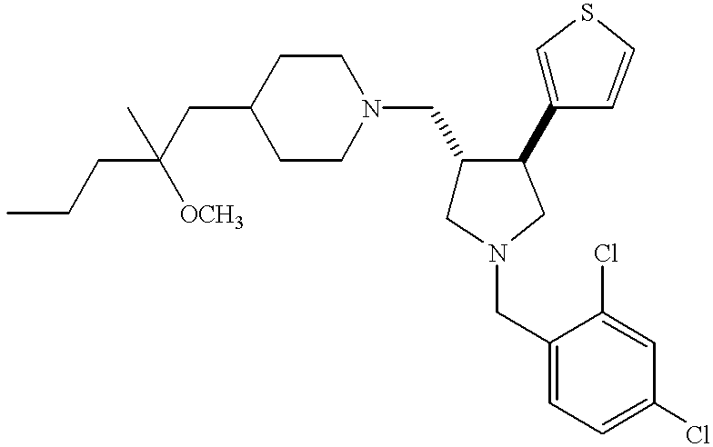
C1(CC(CCC)([OCH3])C)CCN(CC2CN(CC3=CC=C(Cl)C=C3Cl)CC2C2=CSC=C2)CC1
